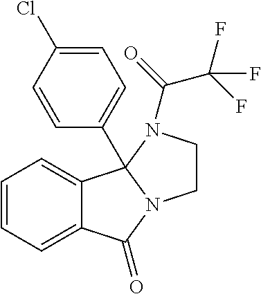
C12=CC=CC=C1C1(C3=CC=C(Cl)C=C3)N(C2=O)CCN1C(=O)C(F)(F)F
